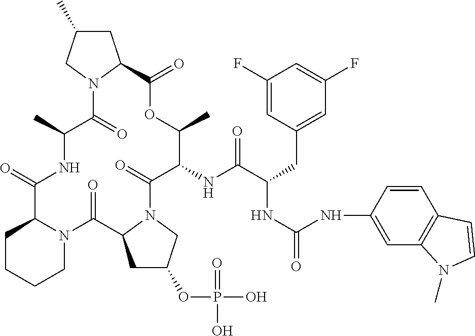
O=C1C2CCCCN2C(=O)C2CC(OP(=O)(O)O)CN2C(=O)C(NC(C(CC2=CC(F)=CC(F)=C2)NC(=O)NC2=CC3=C(C=C2)C=CN3C)=O)C(C)OC(=O)C2CC(C)CN2C(=O)C(C)N1
